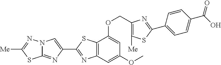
N12C(=NC(C3=NC4=C(S3)C(OCC3=C([Me])SC(C5=CC=C(C(=O)O)C=C5)=N3)=CC(OC)=C4)=C1)SC([Me])=N2
